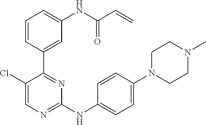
C1(Cl)=CN=C(NC2=CC=C(N3CCN(C)CC3)C=C2)N=C1C1=CC(NC(C=C)=O)=CC=C1
